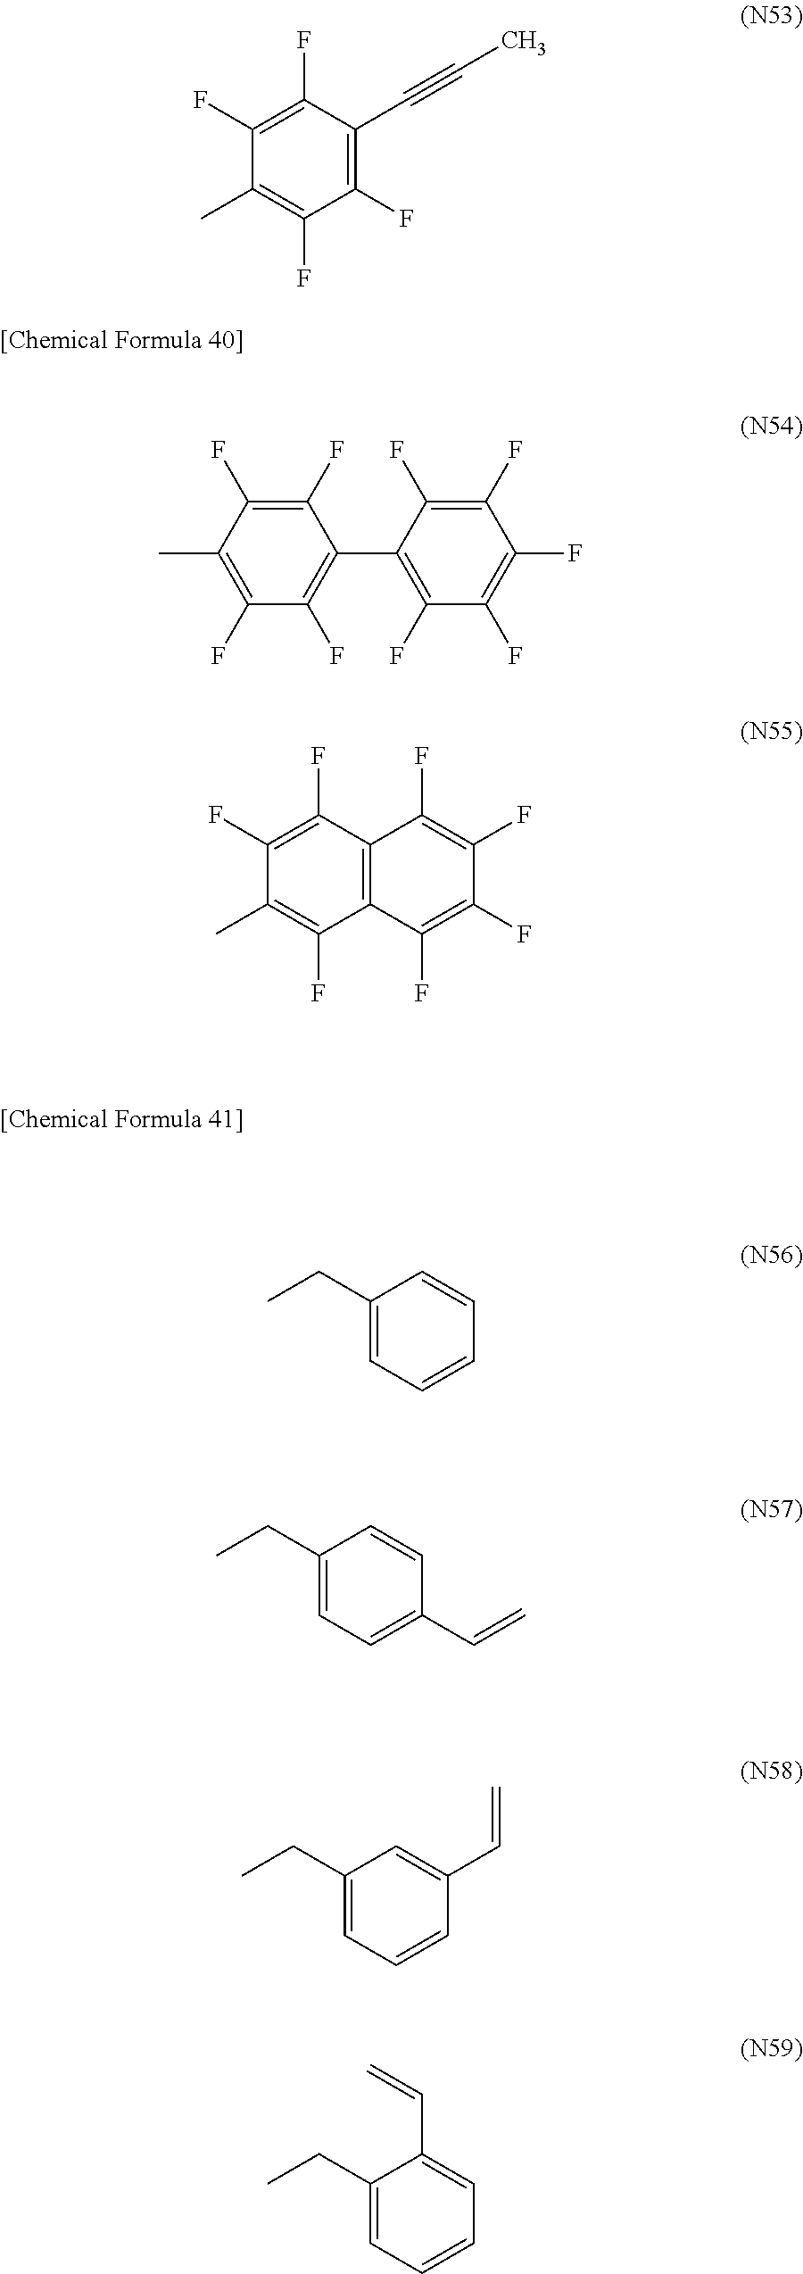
C1(F)=C(F)C(C)=C(F)C(F)=C1C#CC.C1(F)=C(F)C(C)=C(F)C(F)=C1C1=C(F)C(F)=C(F)C(F)=C1F.C1(F)=C(F)C(C)=C(F)C2=C1C(F)=C(F)C(F)=C2F.C1(CC)=CC=CC=C1.C1(CC)=CC=C(C=C)C=C1.C1(CC)=CC=CC(C=C)=C1.C1(CC)=CC=CC=C1C=C
